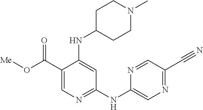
C1(C(O[Me])=O)=CN=C(NC2=CN=C(C#N)C=N2)C=C1NC1CCN(C)CC1
